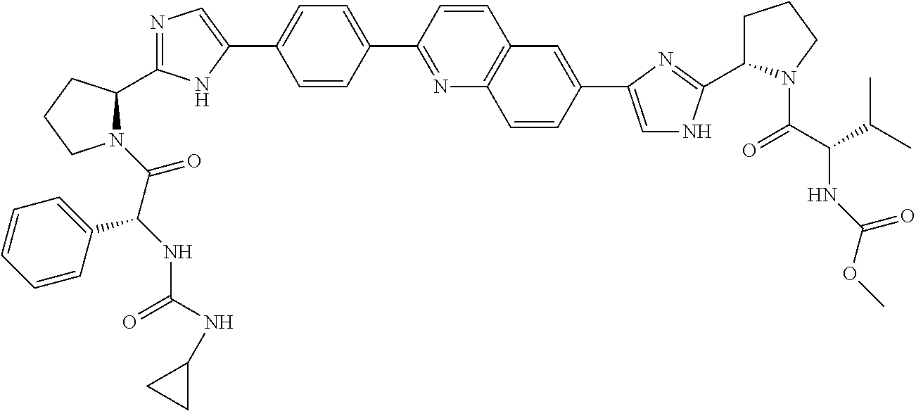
N1(C(C(NC(=O)NC2CC2)C2=CC=CC=C2)=O)C(C2=NC=C(C3=CC=C(C4=NC5=C(C=C4)C=C(C4=CNC(C6CCCN6C(C(NC(=O)OC)C(C)C)=O)=N4)C=C5)C=C3)N2)CCC1
